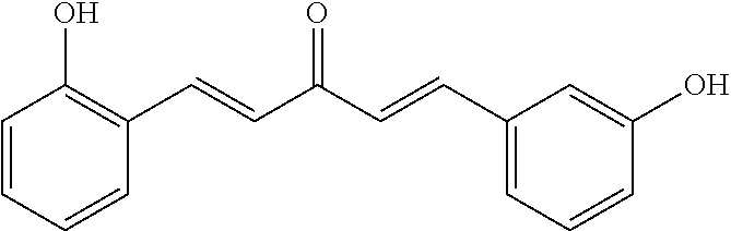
C1=CC=CC(C=CC(C=CC2=CC=CC(O)=C2)=O)=C1O
